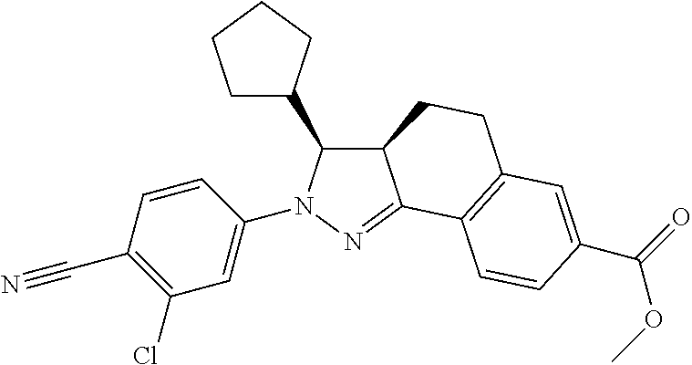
C12C(C3CCCC3)N(C3=CC(Cl)=C(C#N)C=C3)N=C1C1=C(CC2)C=C(C(=O)OC)C=C1
